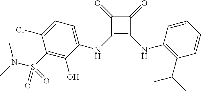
C1(NC2=C(NC3=CC=C(Cl)C(S(N(C)C)(=O)=O)=C3O)C(=O)C2=O)=C(C(C)C)C=CC=C1
